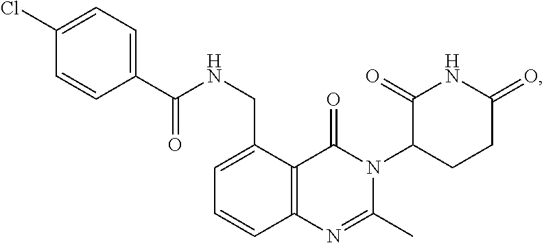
C12=C(C(CNC(=O)C3=CC=C(Cl)C=C3)=CC=C1)C(=O)N(C1CCC(=O)NC1=O)C(C)=N2
